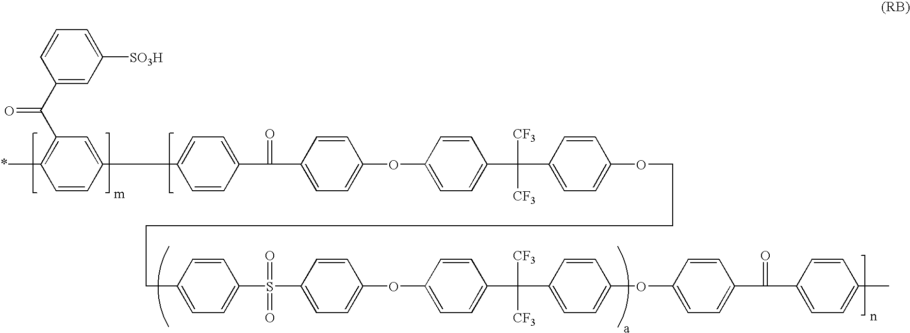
C1(C2=CC=C(C(=O)C3=CC=C(OC4=CC=C(C([CF3])([CF3])C5=CC=C(OCCCCC6=CC=C(S(=O)(C7=CC=C(OC8=CC=C(C([CF3])([CF3])C9=CC=C(OC%10=CC=C(C(C%11=CC=C(C)C=C%11)=O)C=C%10)C=C9)C=C8)C=C7)=O)C=C6)C=C5)C=C4)C=C3)C=C2)=CC(C(C2=CC([SO3H])=CC=C2)=O)=C(C)C=C1
